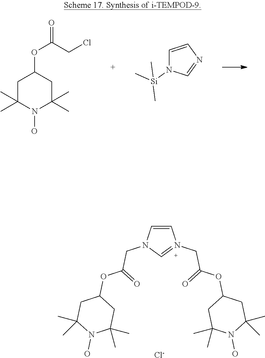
C1C(C)(C)N(O)C(C)(C)CC1OC(=O)CCl.C1=CN=CN1[Si](C)(C)C.C1=CN(CC(=O)OC2CC(C)(C)N(O)C(C)(C)C2)C=N1CC(=O)OC1CC(C)(C)N(O)C(C)(C)C1.[Cl-]
